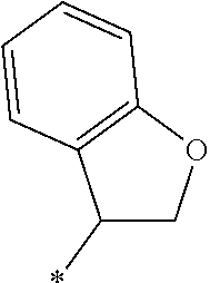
C1(*)COC2=C1C=CC=C2
